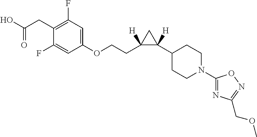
C1(OCCC2([H])C(C3CCN(C4=NC(COC)=NO4)CC3)([H])C2)=CC(F)=C(CC(O)=O)C(F)=C1
